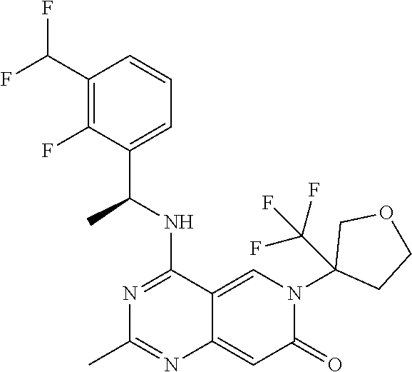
C12=CN(C3(C(F)(F)F)CCOC3)C(=O)C=C1N=C(C)N=C2NC(C1=CC=CC(C(F)F)=C1F)C
